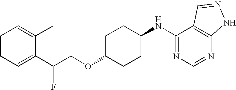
C1=CC=C(C(F)COC2CCC(NC3=NC=NC4=C3C=NN4)CC2)C(C)=C1
